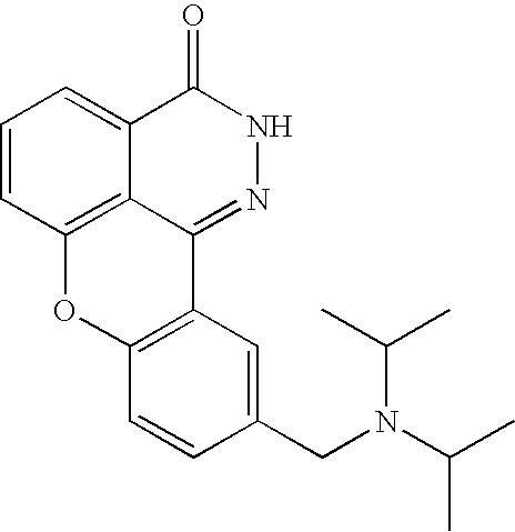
C1=CC2=C3C(=C1)C(=O)NN=C3C1=C(O2)C=CC(CN(C(C)C)C(C)C)=C1
